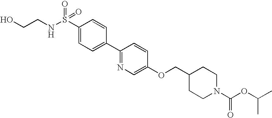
S(C1=CC=C(C2=NC=C(OCC3CCN(C(OC(C)C)=O)CC3)C=C2)C=C1)(NCCO)(=O)=O
